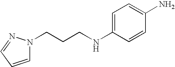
C1=CC=NN1CCCNC1=CC=C(N)C=C1
